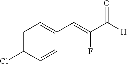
C1=C(Cl)C=CC(C=C(F)C([H])=O)=C1
